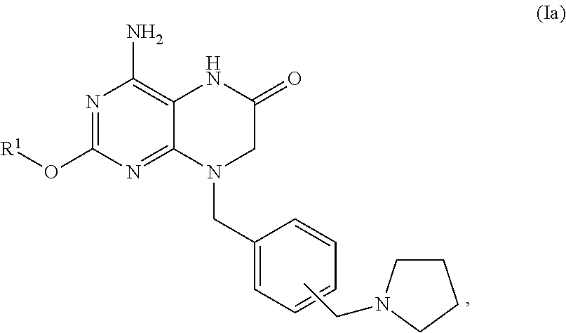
N1=C(O[R1])N=C2C(=C1N)NC(=O)CN2CC1=CC=CC=C1.CCN1CCCC1
